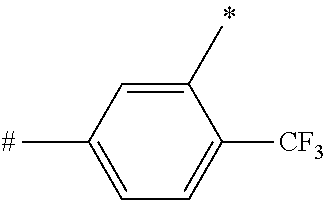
C1(C)=CC(C)=CC=C1[CF3]
